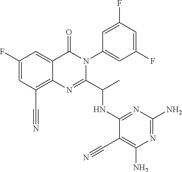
C1(F)=CC(C#N)=C2C(=C1)C(=O)N(C1=CC(F)=CC(F)=C1)C(C(C)NC1=NC(N)=NC(N)=C1C#N)=N2
